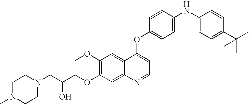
C1=CC(OC2=CC=NC3=CC(OCC(CN4CCN(C)CC4)O)=C(OC)C=C23)=CC=C1NC1=CC=C(C(C)(C)C)C=C1
